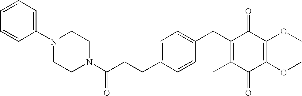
C1(=O)C(C)=C(CC2=CC=C(CCC(=O)N3CCN(C4=CC=CC=C4)CC3)C=C2)C(=O)C(OC)=C1OC
